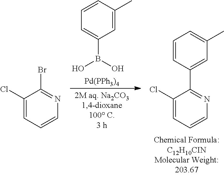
[Pd(PPh3)4].C1=C(C)C=CC=C1B(O)O.C1=CC(C2=NC=CC=C2Cl)=CC(C)=C1.C1(Cl)=CC=CN=C1Br
